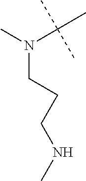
CN(C(C)(C)C)CCCNC
